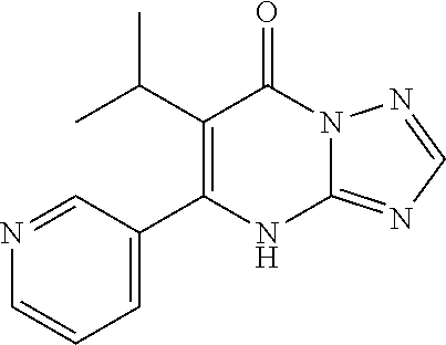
C12=NC=NN1C(=O)C(C(C)C)=C(C1=CC=CN=C1)N2
